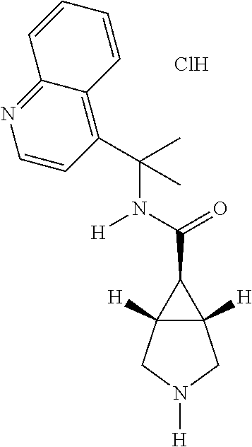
Cl.C(C1C2([H])C1([H])CN([H])C2)(=O)N([H])C(C)(C)C1=C2C(=NC=C1)C=CC=C2
